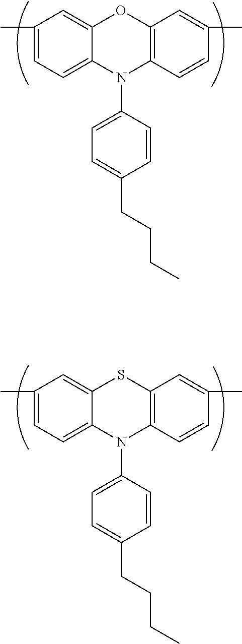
C1(C)=CC=C2C(=C1)OC1=C(N2C2=CC=C(CCCC)C=C2)C=CC(C)=C1.C1(C)=CC=C2C(=C1)SC1=C(N2C2=CC=C(CCCC)C=C2)C=CC(C)=C1
